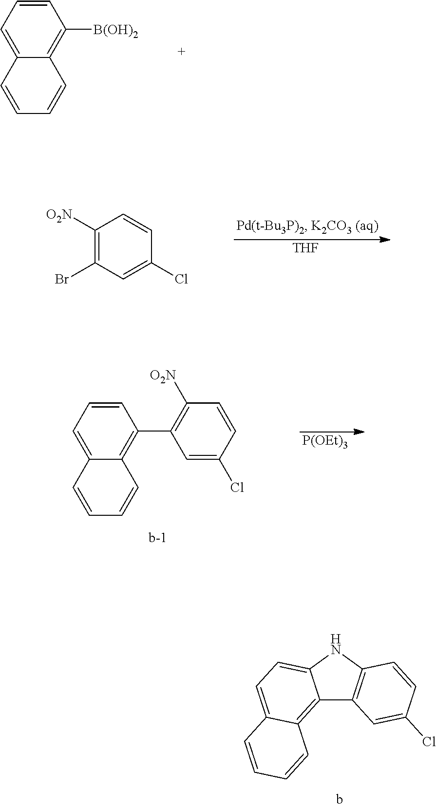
C1=CC=C2C(=C1[B(OH)2])C=CC=C2.C1([O2N])=C(Br)C=C(Cl)C=C1.[THF].[P(OEt)3].C1=CC=C2C(=C1C1=C([O2N])C=CC(Cl)=C1)C=CC=C2.C12=C3C(=CC=C1NC1=C2C=C(Cl)C=C1)C=CC=C3
